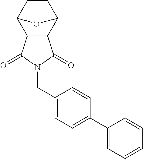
C12C(C3C=CC1O3)C(=O)N(CC1=CC=C(C3=CC=CC=C3)C=C1)C2=O
